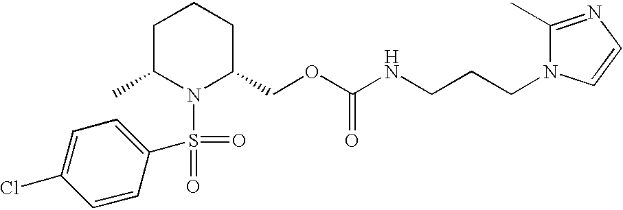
N1(S(=O)(=O)C2=CC=C(Cl)C=C2)C(COC(NCCCN2C(C)=NC=C2)=O)CCCC1C
